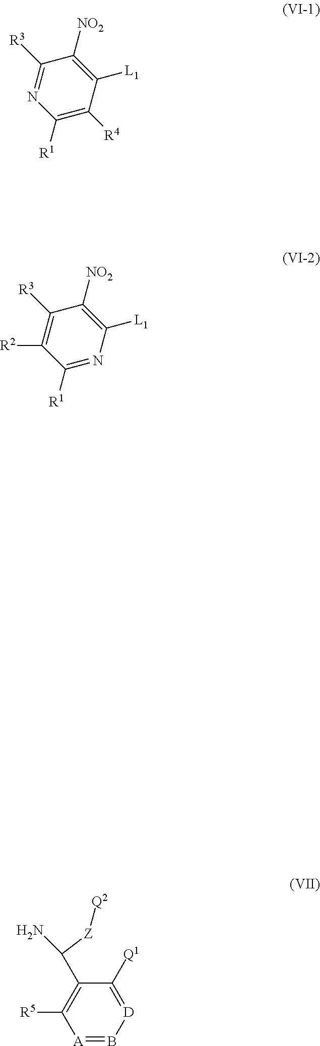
C1([L1])=C([NO2])C([R3])=NC([R1])=C1[R4].C1([L1])=C([NO2])C([R3])=C([R2])C([R1])=N1.[A]1=B[D]=C([Q1])C(C(N)[Z][Q2])=C1[R5]
